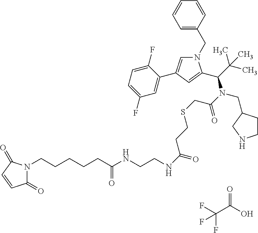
FC(C(O)=O)(F)F.C1=C(CN2C=C(C3=CC(F)=CC=C3F)C=C2C(C(C)(C)C)N(C(=O)CSCCC(=O)NCCNC(CCCCCN2C(=O)C=CC2=O)=O)CC2CCNC2)C=CC=C1
